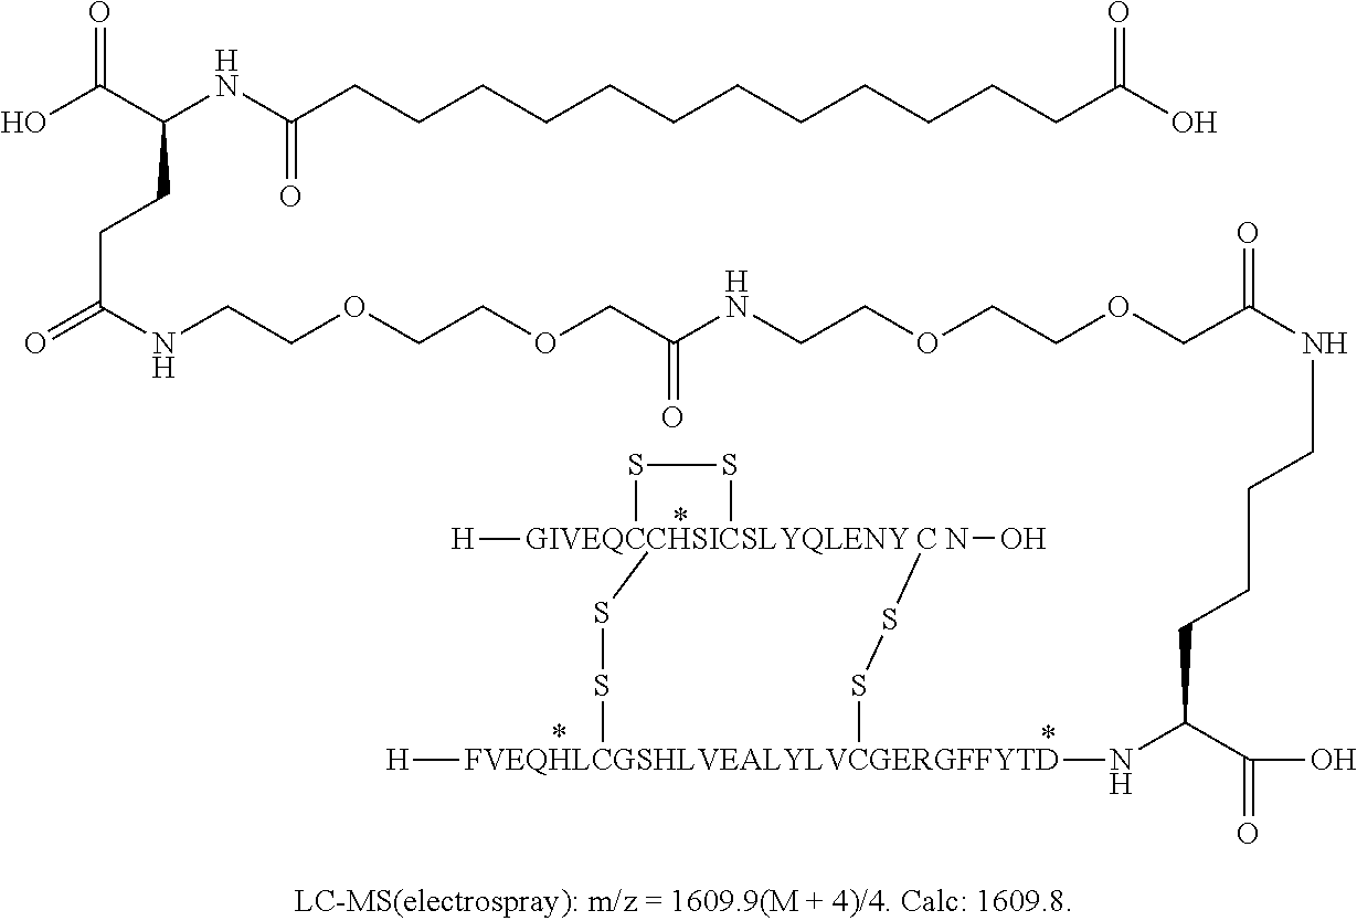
OC(C(NC(CCCCCCCCCCCCC(O)=O)=O)CCC(=O)NCCOCCOCC(NCCOCCOCC(=O)NCCCCC(N[FVEQHLCGSHLVEALYLVCGERGFFYTD]([H])(SS[C N]O)SS[GIVEQCCHSICSLYQLENY]1([H])SS1)C(=O)O)=O)=O
